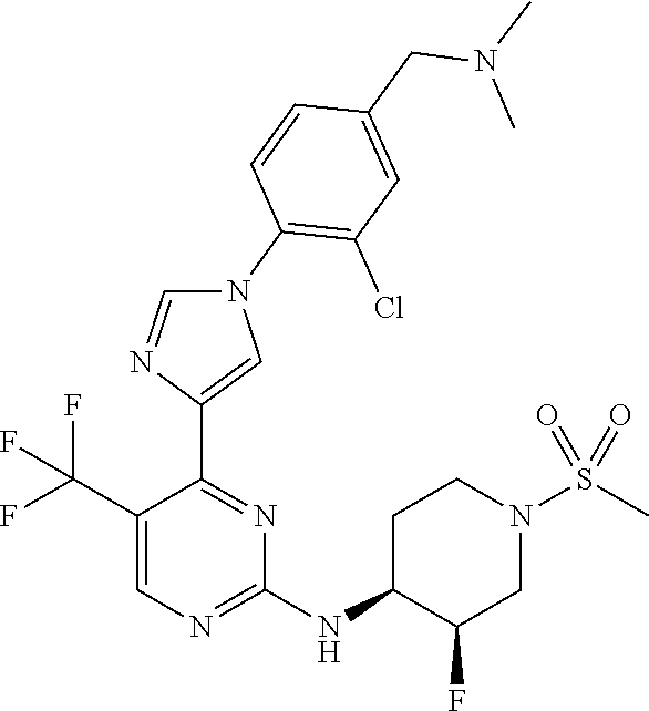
C1(NC2C(F)CN(S(C)(=O)=O)CC2)=NC=C(C(F)(F)F)C(C2=CN(C3=C(Cl)C=C(CN(C)C)C=C3)C=N2)=N1
